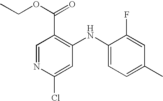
C1(C(=O)OCC)=C(NC2=CC=C(C)C=C2F)C=C(Cl)N=C1
